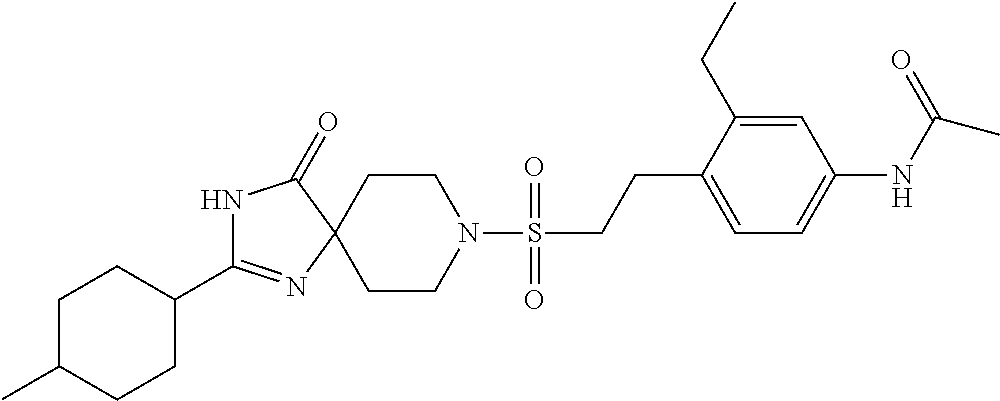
N1C(C2CCC(C)CC2)=NC2(C1=O)CCN(S(CCC1=CC=C(NC(C)=O)C=C1CC)(=O)=O)CC2
